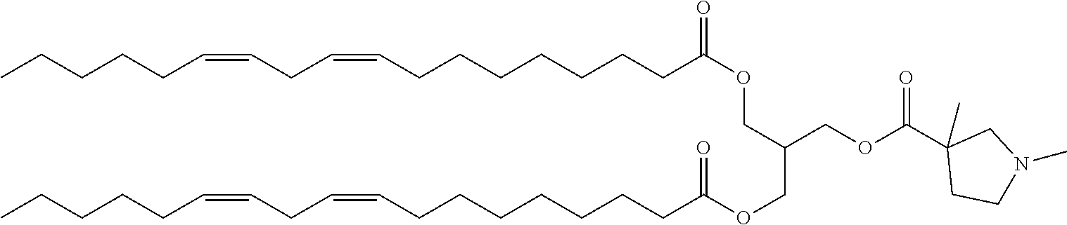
CCCCCC=CCC=CCCCCCCCC(OCC(COC(C1(C)CCN(C)C1)=O)COC(=O)CCCCCCCC=CCC=CCCCCC)=O
